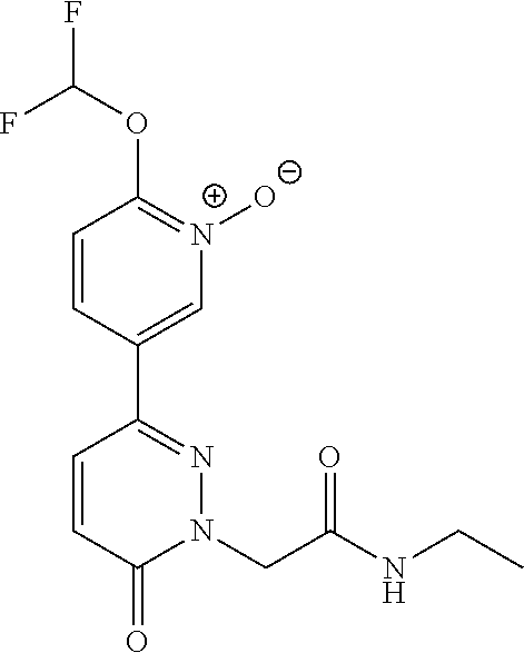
C1=CC(C2=NN(CC(NCC)=O)C(=O)C=C2)=C[N+]([O-])=C1OC(F)F
